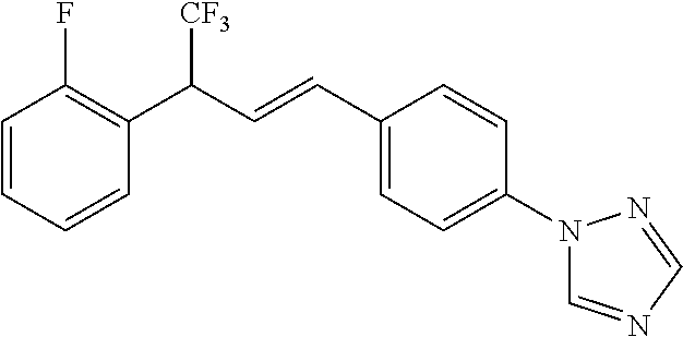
C1=CC=CC(C([CF3])C=CC2=CC=C(N3C=NC=N3)C=C2)=C1F
